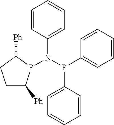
C1=CC(N(P(C2=CC=CC=C2)C2=CC=CC=C2)P2C([Ph])CCC2[Ph])=CC=C1
